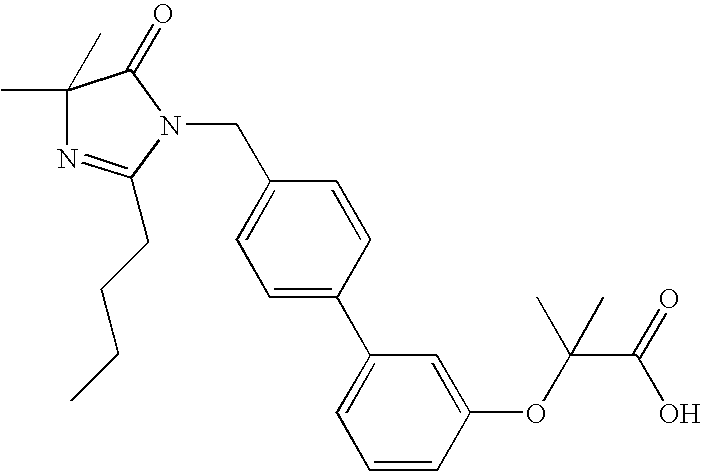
C1(C)(C)N=C(CCCC)N(CC2=CC=C(C3=CC=CC(OC(C(=O)O)(C)C)=C3)C=C2)C1=O
